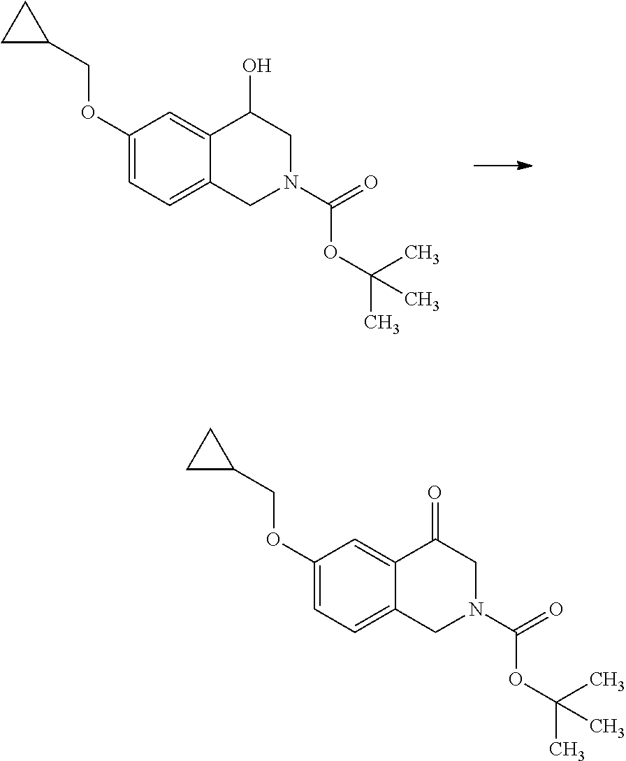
C1(COC2=CC=C3C(=C2)C(O)CN(C(=O)OC(C)(C)C)C3)CC1.C1(COC2=CC=C3C(=C2)C(=O)CN(C(=O)OC(C)(C)C)C3)CC1
